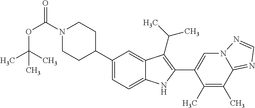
C(N1CCC(C2=CC=C3C(=C2)C(C(C)C)=C(C2=CN4C(=NC=N4)C(C)=C2C)N3)CC1)(OC(C)(C)C)=O
